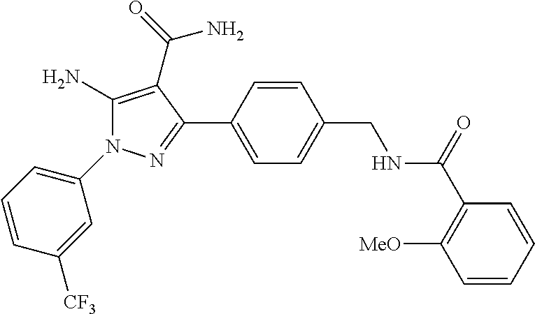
C1(N)=C(C(=O)N)C(C2=CC=C(CNC(=O)C3=C([MeO])C=CC=C3)C=C2)=NN1C1=CC=CC([CF3])=C1
